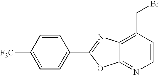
C1([F3C])=CC=C(C2=NC3=C(CBr)C=CN=C3O2)C=C1
